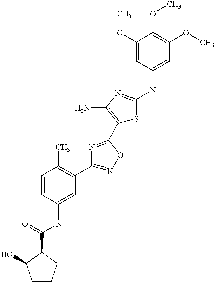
C1(C(=O)NC2=CC(C3=NOC(C4=C(N)N=C(NC5=CC(OC)=C(OC)C(OC)=C5)S4)=N3)=C(C)C=C2)C(O)CCC1
